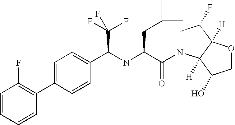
C1=CC=CC(C2=CC=C(C(NC(C(=O)N3CC(F)C4([H])C3([H])C(O)CO4)CC(C)C)C(F)(F)F)C=C2)=C1F
